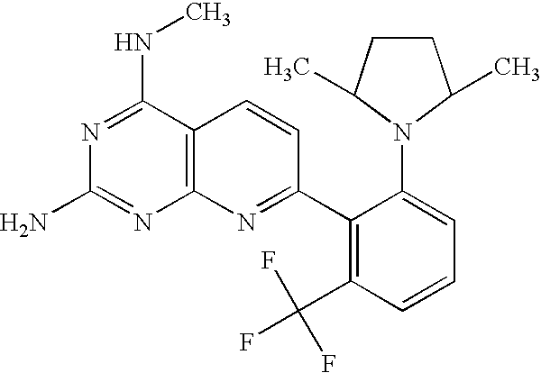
C12=C(C(NC)=NC(N)=N1)C=CC(C1=C(C(F)(F)F)C=CC=C1N1C(C)CCC1C)=N2
